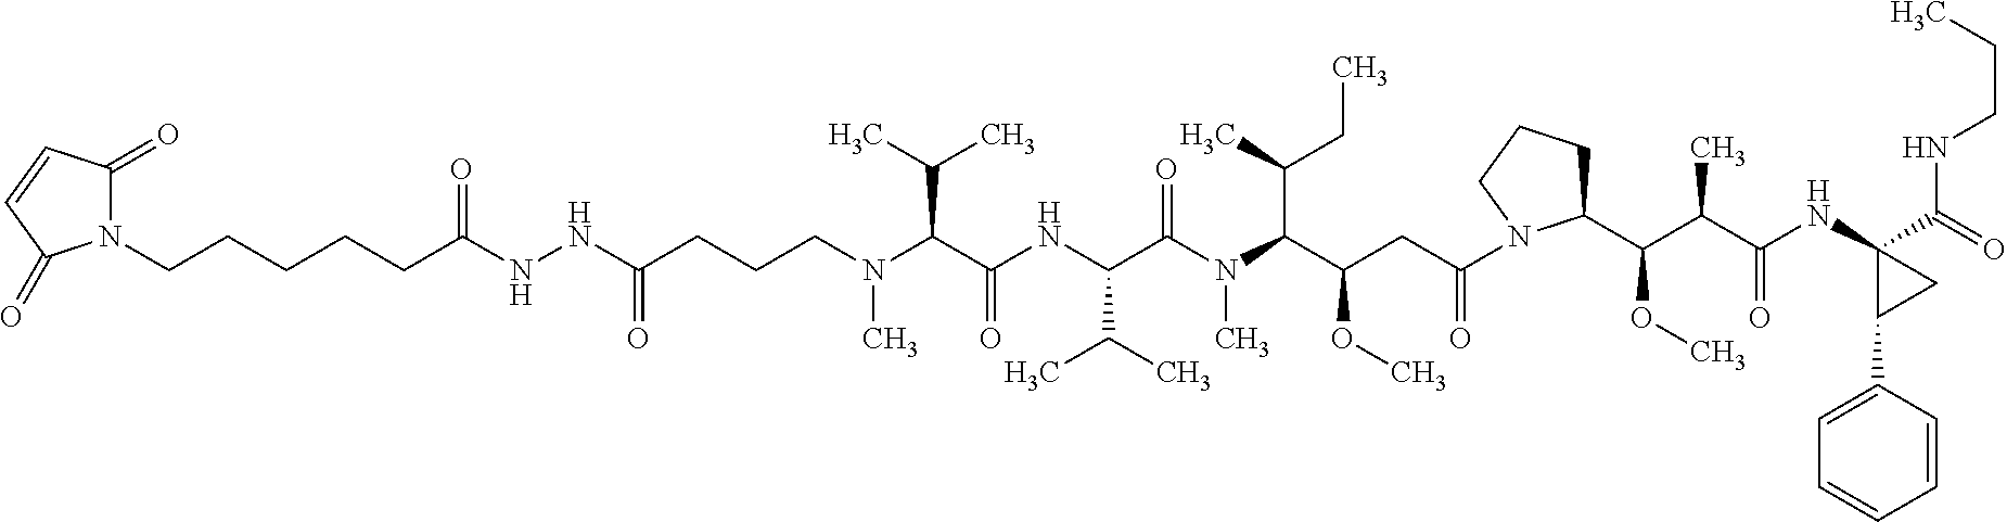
C(CCCN(C(C(NC(C(N(C(C(CC(=O)N1C(C(C(C(NC2(C(NCCC)=O)C(C3=CC=CC=C3)C2)=O)C)OC)CCC1)OC)C(C)CC)C)=O)C(C)C)=O)C(C)C)C)(NNC(CCCCCN1C(=O)C=CC1=O)=O)=O
